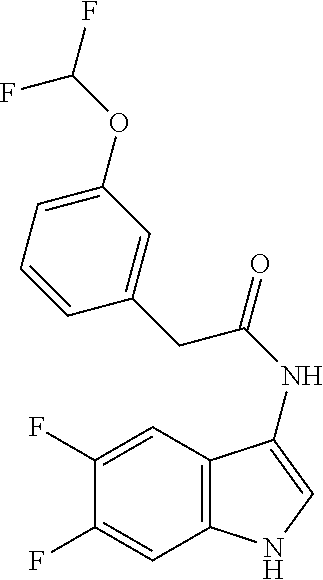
C1(F)=CC2=C(C=C1F)NC=C2NC(CC1=CC(OC(F)F)=CC=C1)=O
